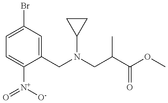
C1=C(Br)C=C(CN(C2CC2)CC(C)C(=O)OC)C([N+]([O-])=O)=C1
